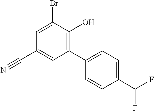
BrC1=CC(C#N)=CC(C2=CC=C(C(F)F)C=C2)=C1O
